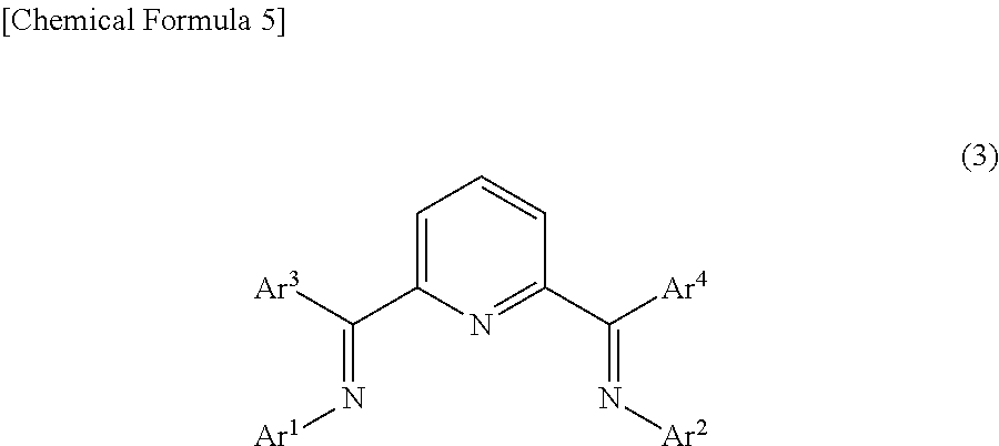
C1=C(C([Ar3])=N[Ar1])N=C(C([Ar4])=N[Ar2])C=C1
